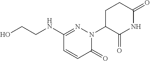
N1(C2C(=O)NC(=O)CC2)N=C(NCCO)C=CC1=O
